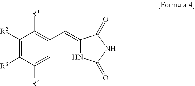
C1([R2])=C([R3])C([R4])=CC(C=C2NC(=O)NC2=O)=C1[R1]
